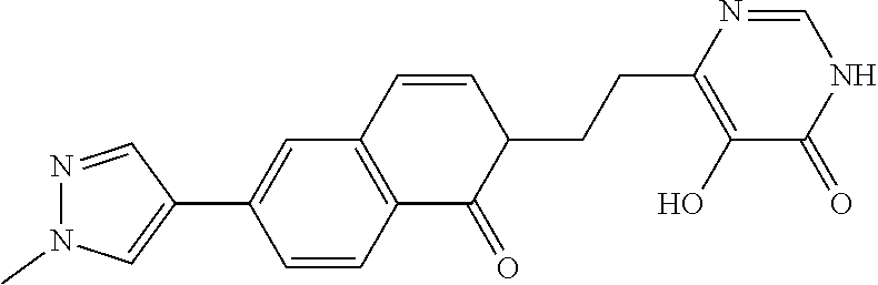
OC1=C(CCC2C(=O)C3=C(C=C2)C=C(C2=CN(C)N=C2)C=C3)N=CNC1=O
